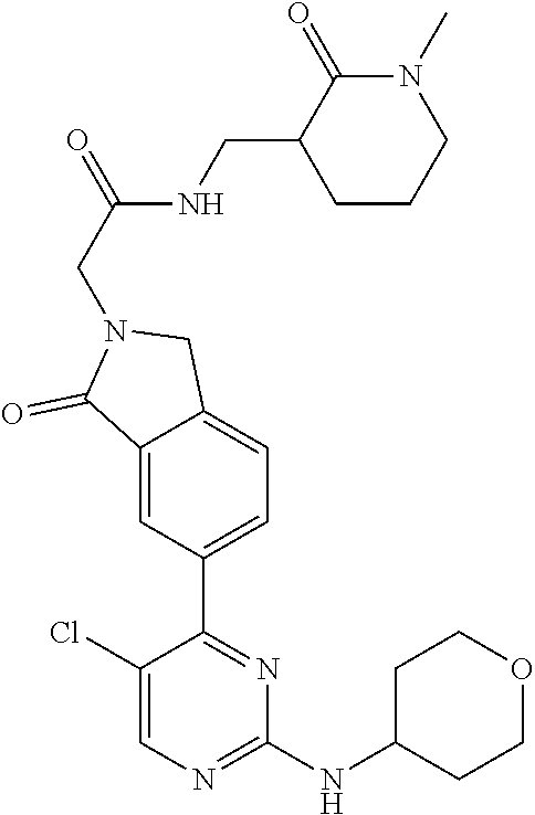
C1(Cl)=CN=C(NC2CCOCC2)N=C1C1=CC=C2C(=C1)C(=O)N(CC(NCC1CCCN(C)C1=O)=O)C2
